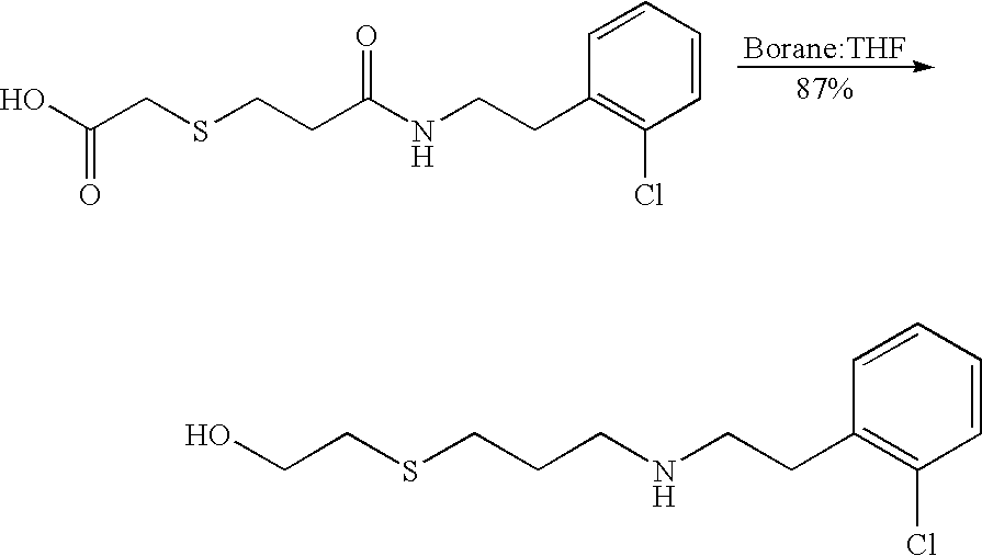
[Borane:THF].C1=CC=CC(CCNC(CCSCC(O)=O)=O)=C1Cl.C1=CC=CC(CCNCCCSCCO)=C1Cl
